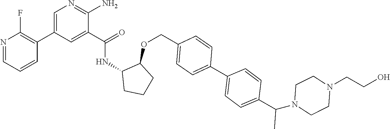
C1=C(C2=C(F)N=CC=C2)C=C(C(=O)NC2CCCC2OCC2=CC=C(C3=CC=C(C(N4CCN(CCO)CC4)C)C=C3)C=C2)C(N)=N1
